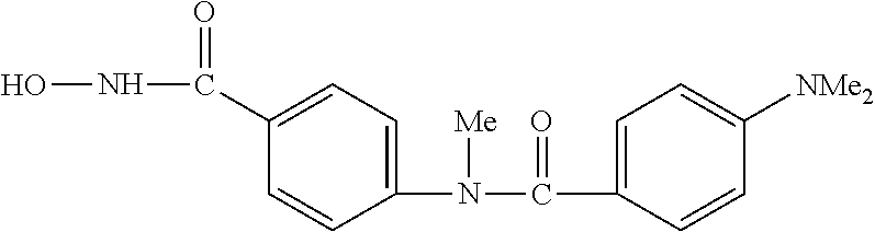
C1(N(C(C2=CC=C([NMe2])C=C2)=O)[Me])=CC=C(C(NO)=O)C=C1
